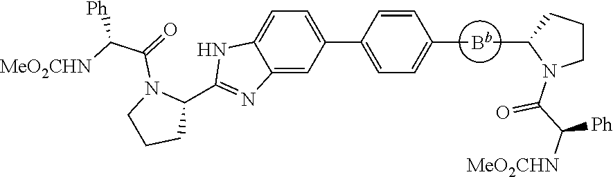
C12=CC(C3=CC=C(C)C=C3)=CC=C1NC(C1N(C(=O)C([MeO2CHN])[Ph])CCC1)=N2.CC1N(C(=O)C([Ph])[MeO2CHN])CCC1
